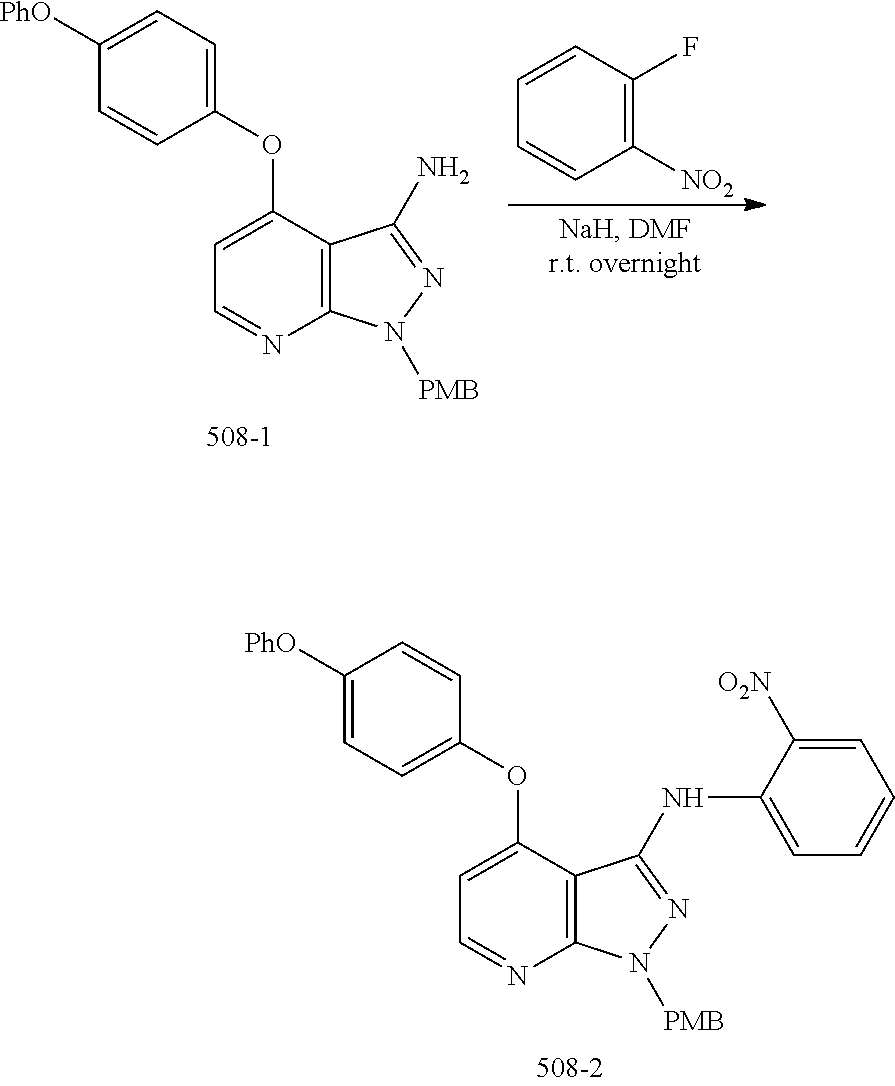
C1([NO2])=C(F)C=CC=C1.C1(OC2=CC=NC3=C2C(N)=NN3[PMB])=CC=C([PhO])C=C1.C1(OC2=CC=NC3=C2C(NC2=CC=CC=C2[O2N])=NN3[PMB])=CC=C([PhO])C=C1
